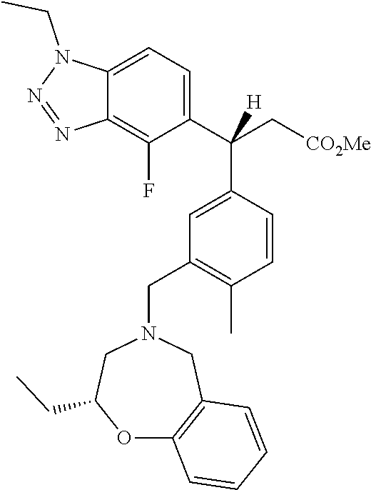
C1(C(C[CO2Me])(C2=CC(CN3CC(CC)OC4=C(C3)C=CC=C4)=C(C)C=C2)[H])=CC=C2C(=C1F)N=NN2CC
